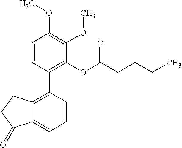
C1=CC(C2=C3C(=CC=C2)C(=O)CC3)=C(OC(CCCC)=O)C(OC)=C1OC
